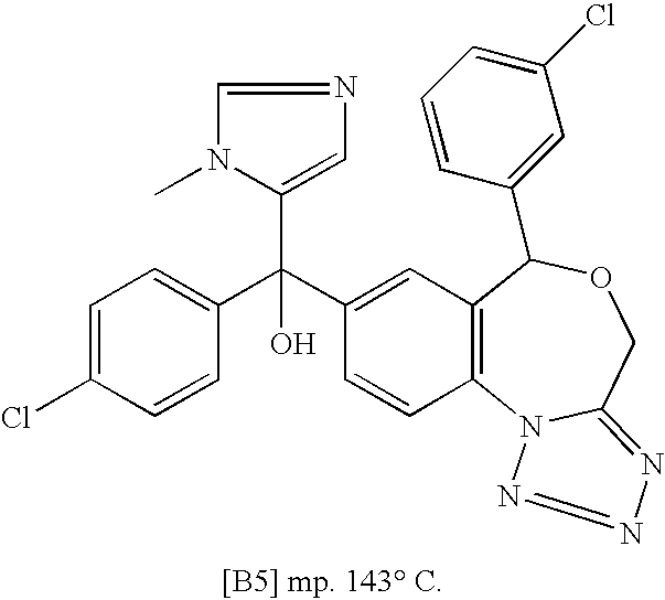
C1=C(Cl)C=CC(C(C2=CC3=C(C=C2)N2C(=NN=N2)COC3C2=CC(Cl)=CC=C2)(C2=CN=CN2C)O)=C1
